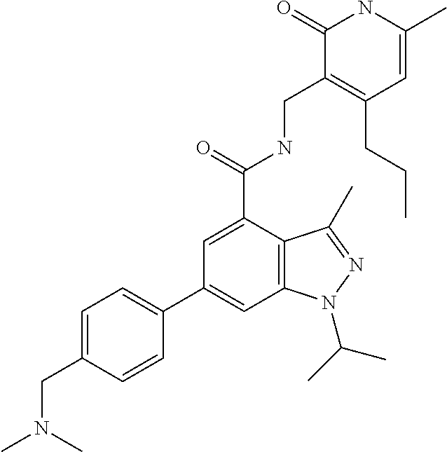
C1=C(C(=O)NCC2=C(CCC)C=C(C)NC2=O)C2=C(C=C1C1=CC=C(CN(C)C)C=C1)N(C(C)C)N=C2C
